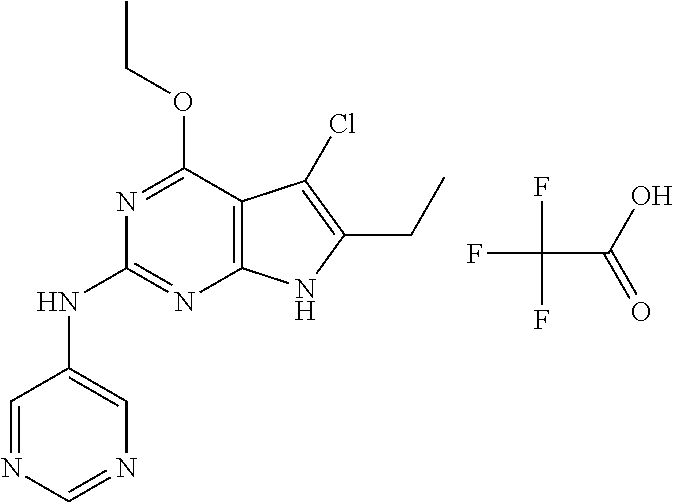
C1=NC=NC=C1NC1=NC2=C(C(OCC)=N1)C(Cl)=C(CC)N2.FC(C(=O)O)(F)F
